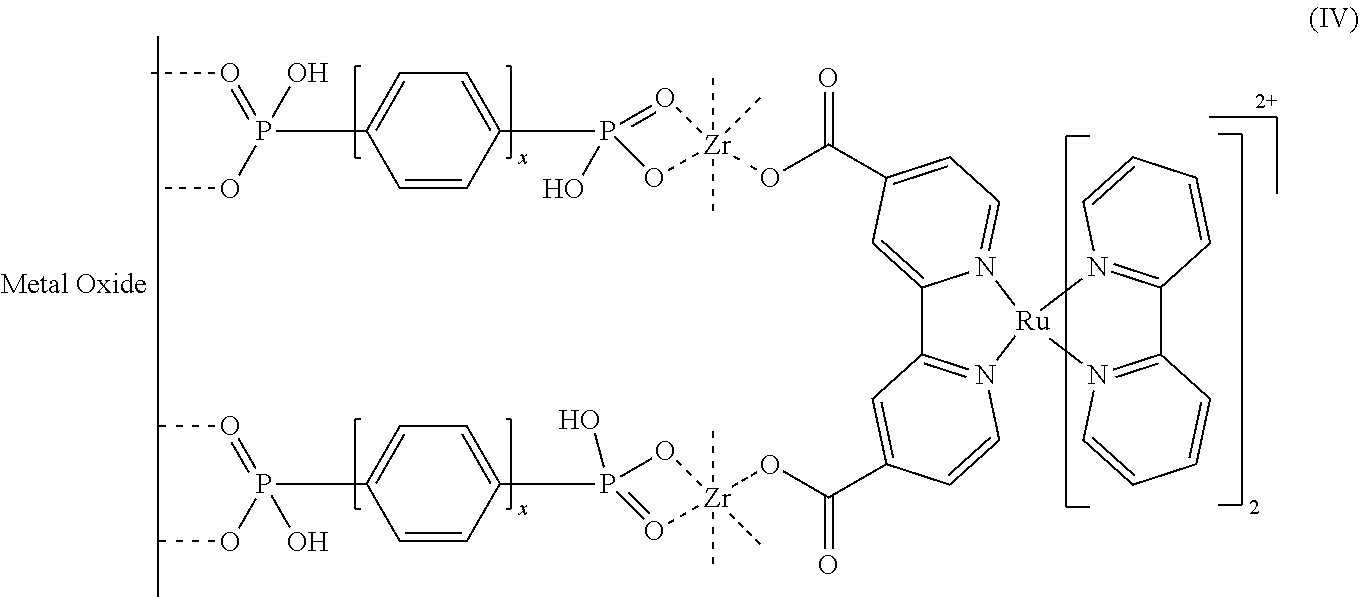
C1=CC(P2(O)=O[Zr](OC(C3=CC=N4C(=C3)C3=N([Ru]45N4=C(C6=N5C=CC=C6)C=CC=C4)C=CC(C(O[Zr]4(C)(C)(C)O=P(C5=CC=C(P(=OC)(OC)O)C=C5)(O)O4)=O)=C3)=O)(C)(C)(C)O2)=CC=C1P(=OC)(OC)O
